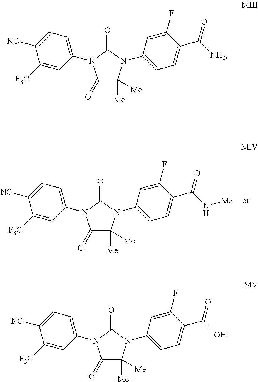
C1(=O)C([Me])([Me])N(C2=CC=C(C(=O)N[Me])C(F)=C2)C(=O)N1C1=CC=C([NC])C([F3C])=C1.C1(=O)C([Me])([Me])N(C2=CC=C(C(=O)[NH2])C(F)=C2)C(=O)N1C1=CC=C([NC])C([F3C])=C1.C1(=O)C([Me])([Me])N(C2=CC=C(C(=O)O)C(F)=C2)C(=O)N1C1=CC=C([NC])C([F3C])=C1
